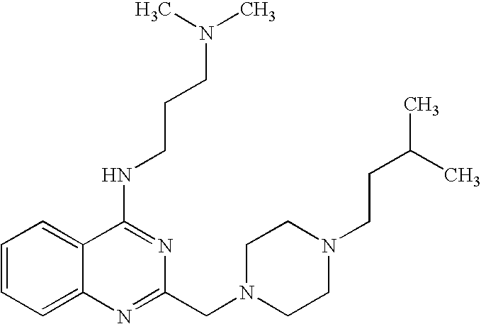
C1=CC=C2C(=C1)C(NCCCN(C)C)=NC(CN1CCN(CCC(C)C)CC1)=N2
